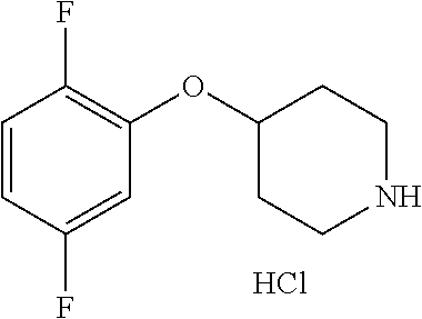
C1=C(F)C=CC(F)=C1OC1CCNCC1.Cl
